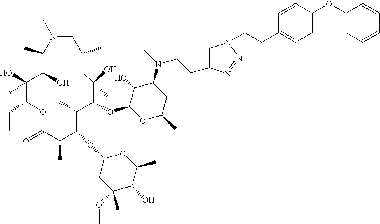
C1(C)C(O)C(O)(C)C(CC)OC(=O)C(C)C(OC2CC(C)(OC)C(O)C(C)O2)C(C)C(OC2OC(C)CC(N(C)CCC3=CN(CCC4=CC=C(OC5=CC=CC=C5)C=C4)N=N3)C2O)C(O)(C)CC(C)CN1C
